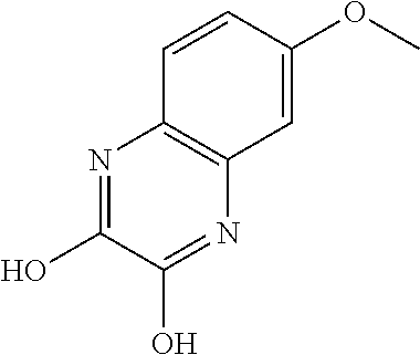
N1=C(O)C(O)=NC2=C1C=CC(OC)=C2
